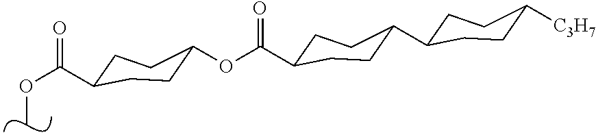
C(OC)(=O)C1CCC(OC(=O)C2CCC(C3CCC([C3H7])CC3)CC2)CC1
